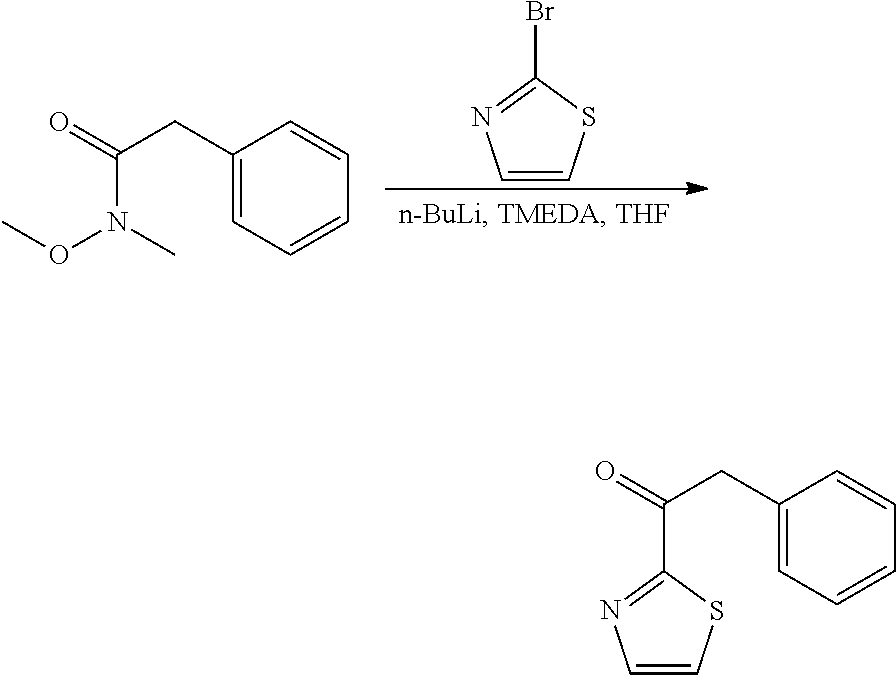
C1=CSC(Br)=N1.C1(CC(N(OC)C)=O)=CC=CC=C1.C1(CC(C2=NC=CS2)=O)=CC=CC=C1
